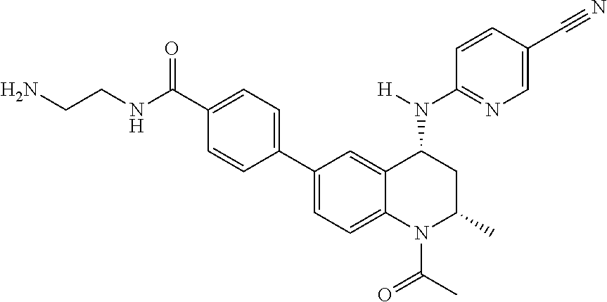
NCCNC(C1=CC=C(C2=CC=C3C(=C2)C(N(C2=NC=C(C#N)C=C2)[H])CC(C)N3C(C)=O)C=C1)=O
